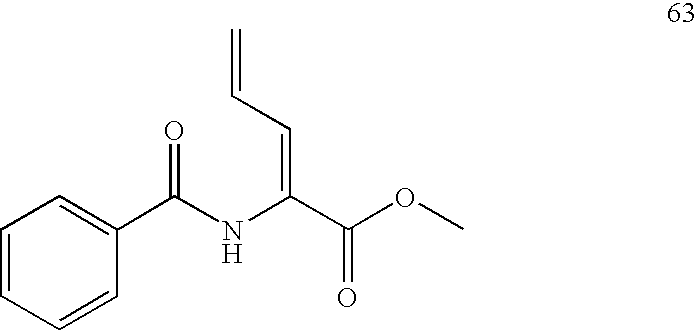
C1=CC=CC(C(NC(C(OC)=O)=CC=C)=O)=C1
